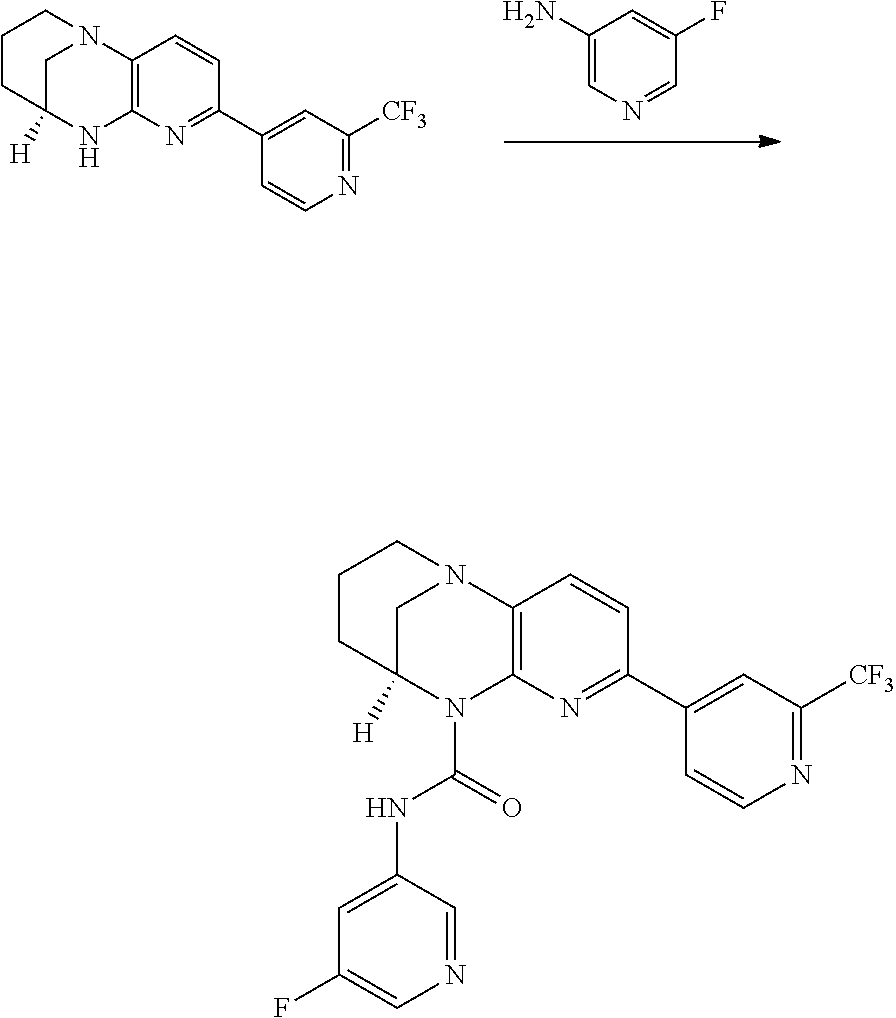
N12C3=C(N(C(NC4=CC(F)=CN=C4)=O)C([H])(C1)CCC2)N=C(C1=CC([CF3])=NC=C1)C=C3.N12C3=C(NC([H])(C1)CCC2)N=C(C1=CC([CF3])=NC=C1)C=C3.C1(N)=CN=CC(F)=C1
